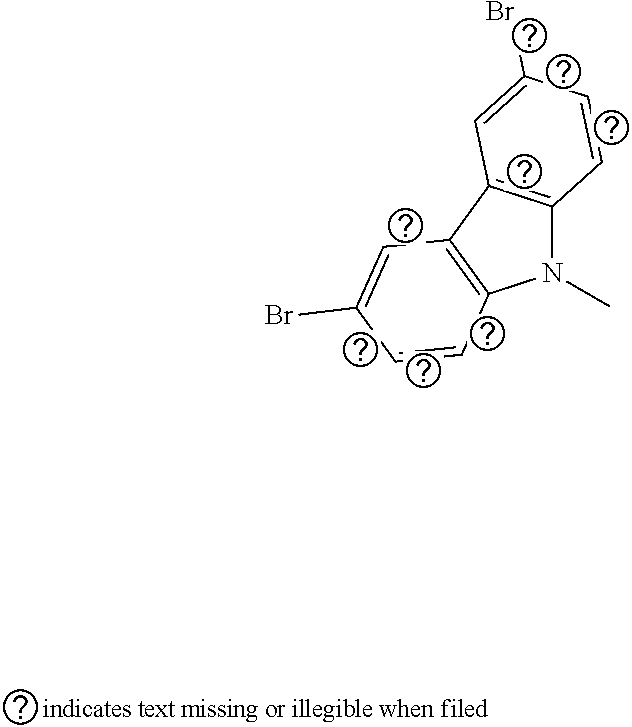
N1(C)C2=C(C3=C1C=CC(Br)=C3)C=C(Br)C=C2
